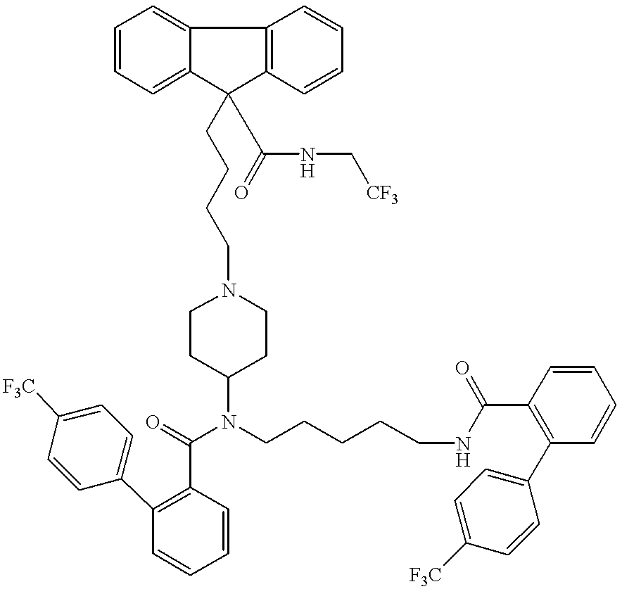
C1=CC=C2C(=C1)C1=C(C2(CCCCN2CCC(N(C(=O)C3=C(C4=CC=C([F3C])C=C4)C=CC=C3)CCCCCNC(C3=C(C4=CC=C([F3C])C=C4)C=CC=C3)=O)CC2)C(NC[CF3])=O)C=CC=C1
